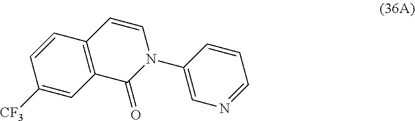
C1=CC([CF3])=CC2=C1C=CN(C1=CN=CC=C1)C2=O
